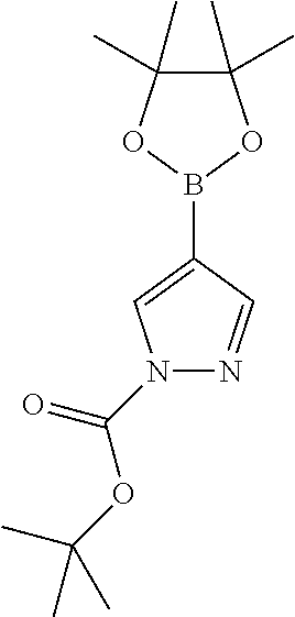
C1(C)(C)C(C)(C)OB(C2=CN(C(=O)OC(C)(C)C)N=C2)O1
